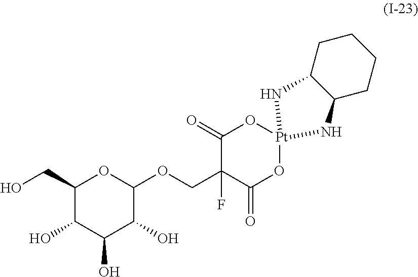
C1(CO)C(O)C(O)C(O)C(OCC2(F)C(=O)O[Pt]3(OC2=O)NC2C(CCCC2)N3)O1
